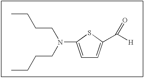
C1=C(N(CCCC)CCCC)SC(C([H])=O)=C1
